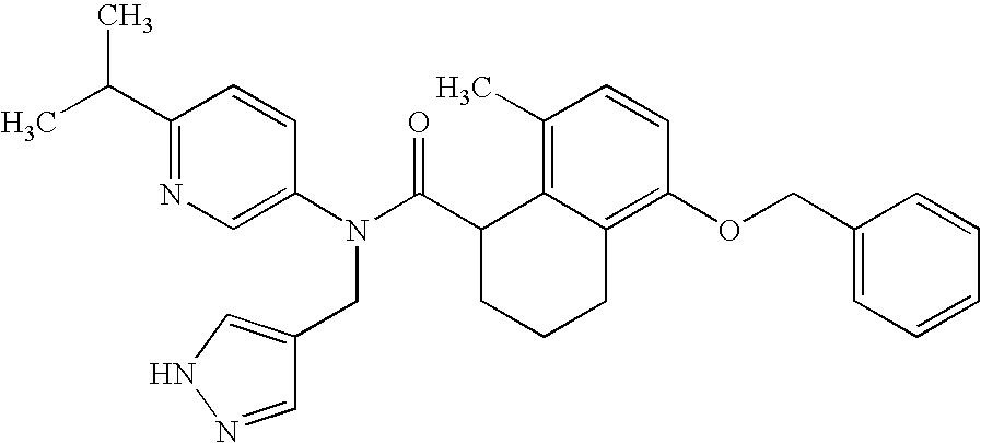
C1(C)=C2C(=C(OCC3=CC=CC=C3)C=C1)CCCC2C(N(C1=CN=C(C(C)C)C=C1)CC1=CNN=C1)=O
